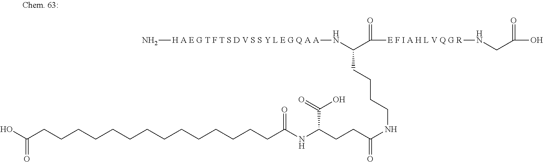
N[H A E G T F T S D V S S Y L E G Q A A]NC(C([E F I A H L V Q G R]NCC(O)=O)=O)CCCCNC(CCC(NC(CCCCCCCCCCCCCCC(O)=O)=O)C(=O)O)=O
